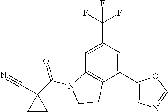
C1=C(C(F)(F)F)C=C(C2=CN=CO2)C2=C1N(C(=O)C1(C#N)CC1)CC2
